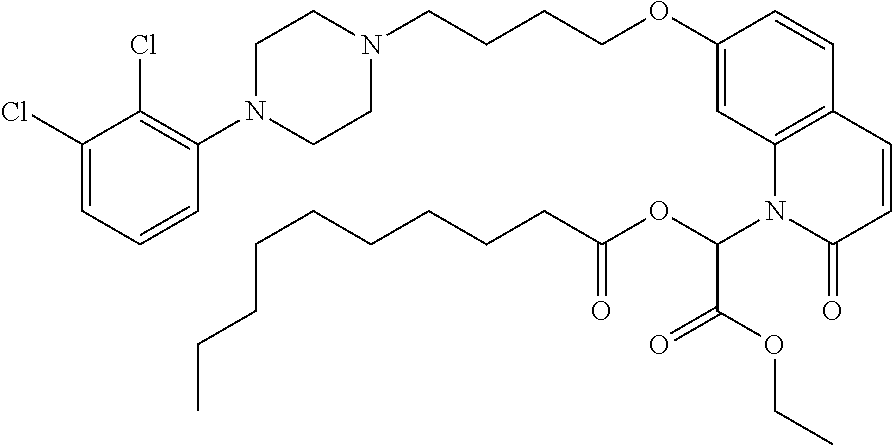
C1(Cl)=CC=CC(N2CCN(CCCCOC3=CC4=C(C=C3)C=CC(=O)N4C(OC(=O)CCCCCCCCC)C(=O)OCC)CC2)=C1Cl
